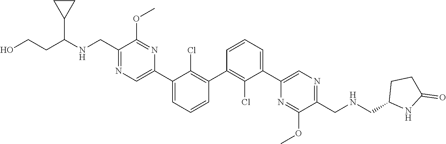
C1(C2=C(Cl)C(C3=CN=C(CNC(CCO)C4CC4)C(OC)=N3)=CC=C2)=C(Cl)C(C2=CN=C(CNCC3NC(=O)CC3)C(OC)=N2)=CC=C1
